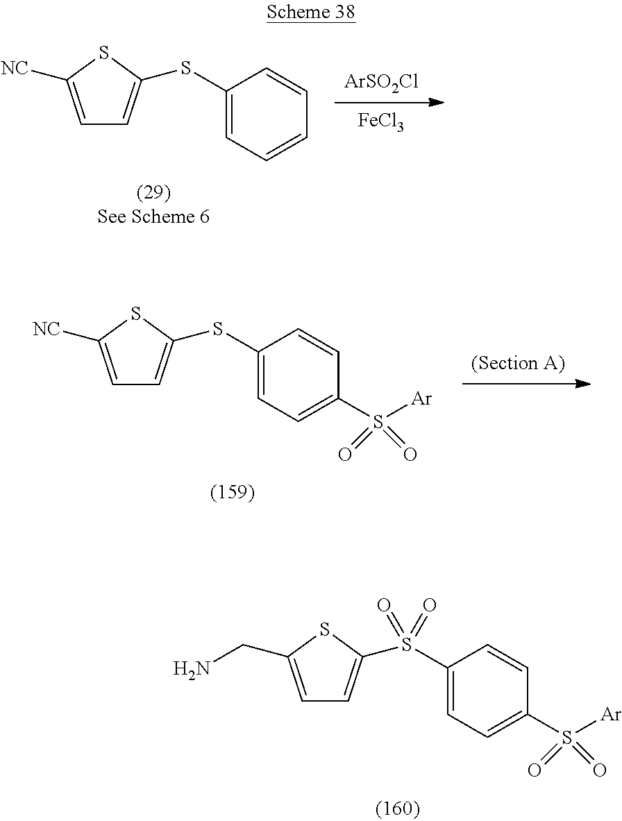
[ArSO2Cl].[FeCl3].C1=C([NC])SC(SC2=CC=CC=C2)=C1.[(Section A)].C1=C([NC])SC(SC2=CC=C(S([Ar])(=O)=O)C=C2)=C1.C1=C(CN)SC(S(C2=CC=C(S([Ar])(=O)=O)C=C2)(=O)=O)=C1
